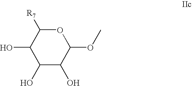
C1(O)C(O)C(OC)OC([R7])C1O
